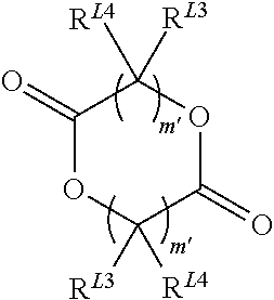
C1(=O)OC([RL4])([RL3])C(=O)OC1([RL4])[RL3]
